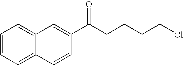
C1=CC=C2C(=C1)C=C(C(CCCCCl)=O)C=C2
